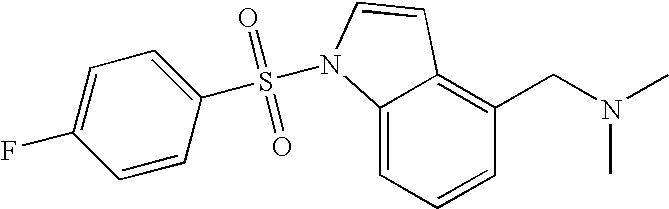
C1=CC=C2C(=C1CN(C)C)C=CN2S(C1=CC=C(F)C=C1)(=O)=O
